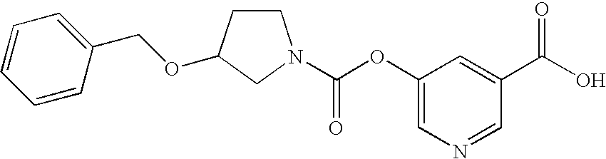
C(OC1=CN=CC(C(O)=O)=C1)(=O)N1CCC(OCC2=CC=CC=C2)C1
